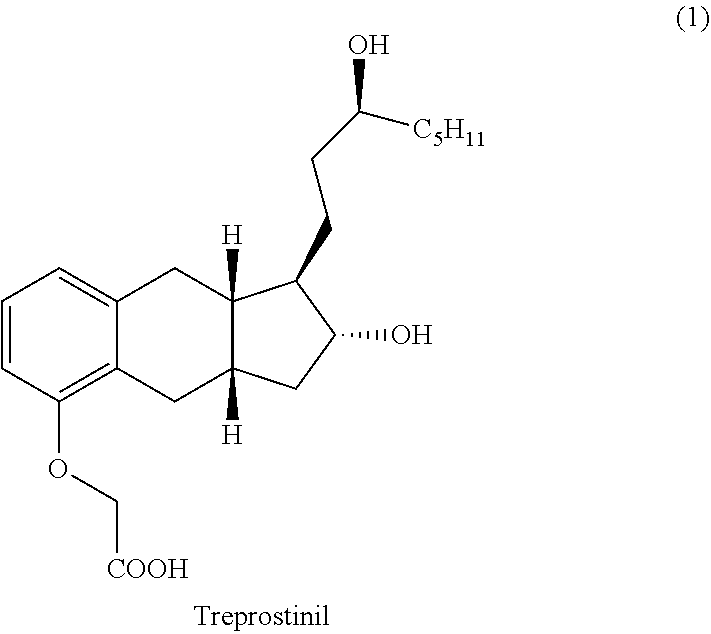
C1=CC(OC[COOH])=C2C(=C1)CC1([H])C([H])(C2)CC(O)C1CCC(O)[C5H11]
